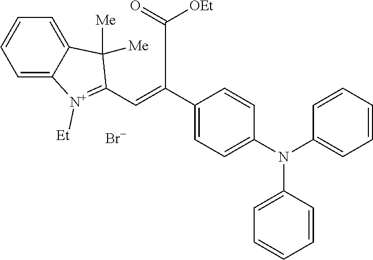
N(C1=CC=CC=C1)(C1=CC=C(C(=CC2=[N+]([Et])C3=CC=CC=C3C2([Me])[Me])C(=O)[OEt])C=C1)C1=CC=CC=C1.[Br-]
